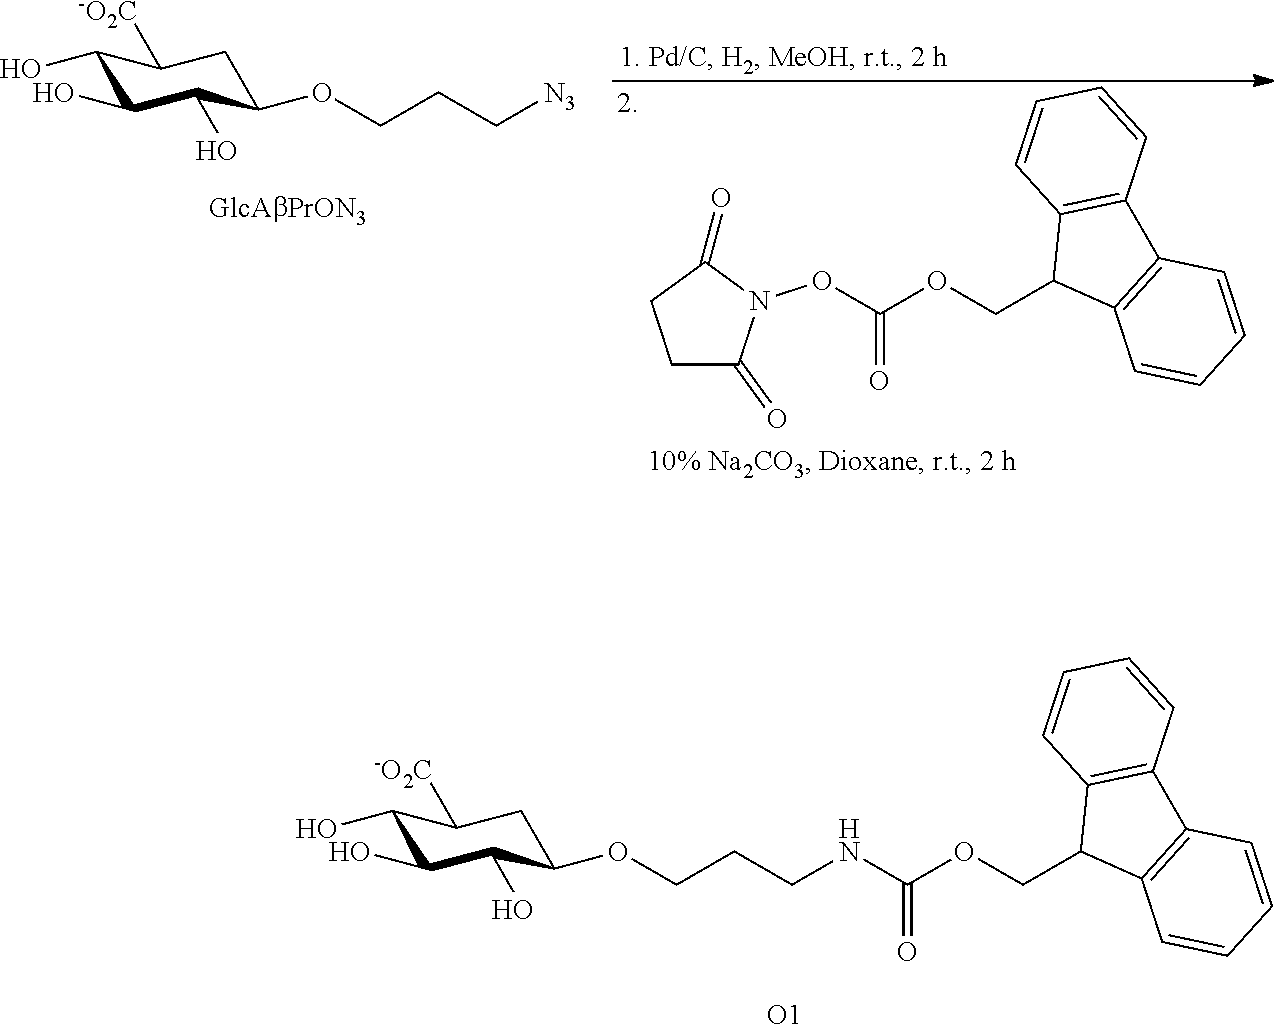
C1(O)C(O)C(O)C(OCCC[N3])CC1[-O2C].C1C(=O)N(OC(OCC2C3=C(C4=C2C=CC=C4)C=CC=C3)=O)C(=O)C1.C1(O)C(O)C(O)C(OCCCNC(OCC2C3=C(C4=C2C=CC=C4)C=CC=C3)=O)CC1[-O2C].[O1]
